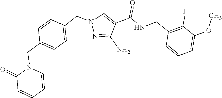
C1(CNC(C2=CN(CC3=CC=C(CN4C=CC=CC4=O)C=C3)N=C2N)=O)=C(F)C(OC)=CC=C1
